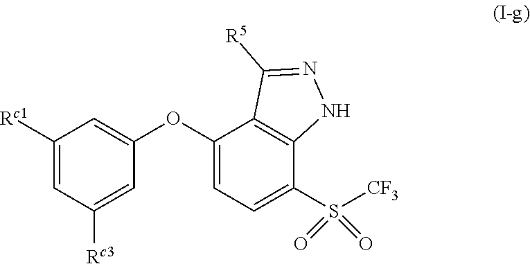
O(C1=CC=C(S([CF3])(=O)=O)C2=C1C([R5])=NN2)C1=CC([Rc1])=CC([Rc3])=C1
